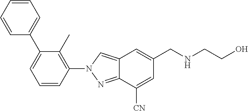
C1=CC=CC(C2=CC=CC(N3N=C4C(=C3)C=C(CNCCO)C=C4[CN])=C2C)=C1
